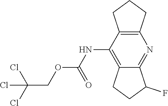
ClC(Cl)(Cl)COC(NC1=C2CCC(F)C2=NC2=C1CCC2)=O
